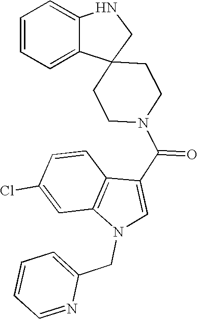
N1C2=CC=CC=C2C2(C1)CCN(C(=O)C1=CN(CC3=CC=CC=N3)C3=C1C=CC(Cl)=C3)CC2
